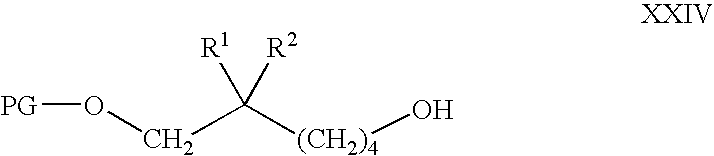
C(C([(CH2)4]O)([R1])[R2])O[PG]
